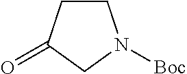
C1CC(=O)CN1[Boc]
